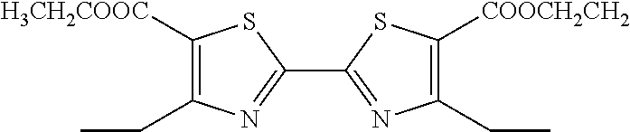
C1([H3CH2COOC])=C(CC)N=C(C2=NC(CC)=C([COOCH2CH2])S2)S1
